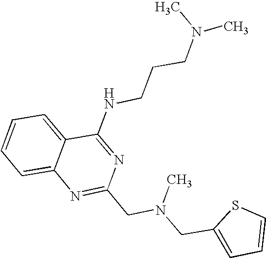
C1=CC=C2C(=C1)N=C(CN(CC1=CC=CS1)C)N=C2NCCCN(C)C
